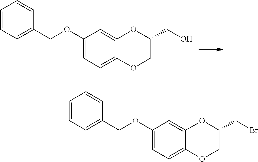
C1=CC=C(COC2=CC=C3C(=C2)OC(CO)CO3)C=C1.C1=CC=C(COC2=CC=C3C(=C2)OC(CBr)CO3)C=C1
